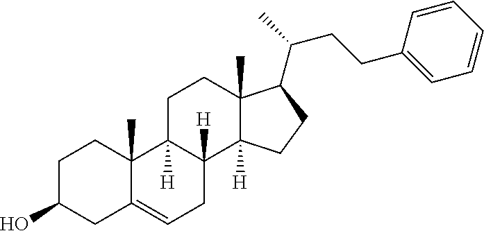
C1C(O)CC2=CCC3([H])C([H])(C2(C)C1)CCC1(C)C3([H])CCC1C(CCC1=CC=CC=C1)C
